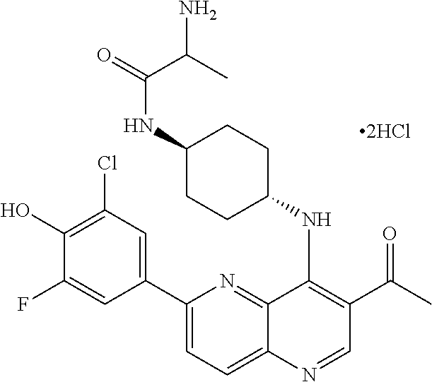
C12=NC(C3=CC(Cl)=C(O)C(F)=C3)=CC=C1N=CC(C(C)=O)=C2NC1CCC(NC(=O)C(C)N)CC1
